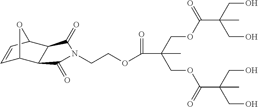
C(OC(C(CO)(CO)C)=O)C(COC(C(CO)(CO)C)=O)(C)C(OCCN1C(=O)C2C3C=CC(C2C1=O)O3)=O
